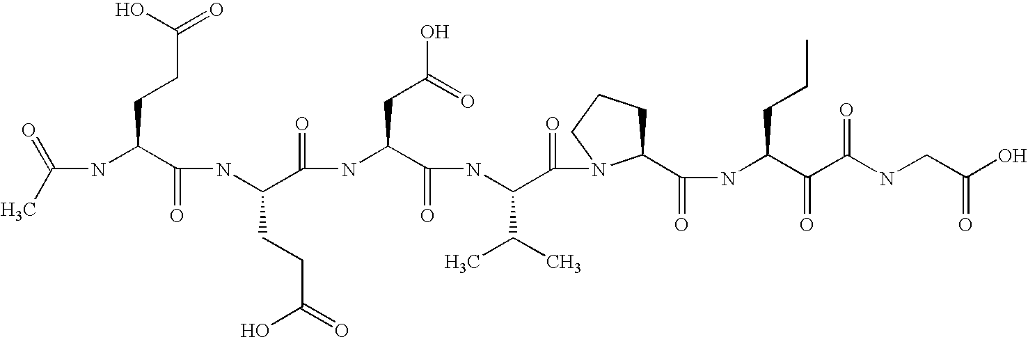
CC(=O)NC(C(NC(C(NC(C(NC(C(=O)N1C(C(NC(C(C(NCC(O)=O)=O)=O)CCC)=O)CCC1)C(C)C)=O)CC(O)=O)=O)CCC(O)=O)=O)CCC(=O)O
